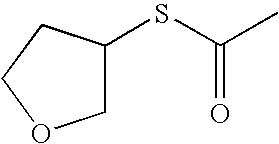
C1C(SC(=O)C)CCO1
